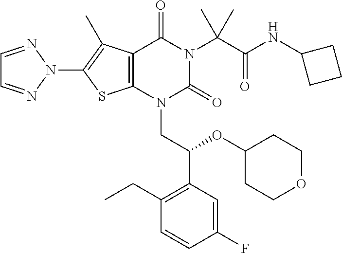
C12=C(N(CC(C3=C(CC)C=CC(F)=C3)OC3CCOCC3)C(=O)N(C(C(NC3CCC3)=O)(C)C)C1=O)SC(N1N=CC=N1)=C2C
